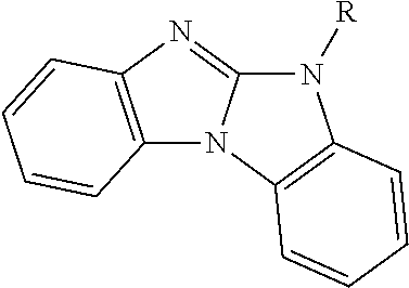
C12=C(N=C3N1C1=C(N3[R])C=CC=C1)C=CC=C2
